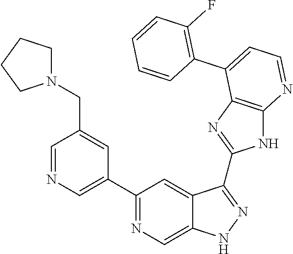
C1=NC=C(C2=NC=C3C(=C2)C(C2=NC4=C(N2)N=CC=C4C2=C(F)C=CC=C2)=NN3)C=C1CN1CCCC1
